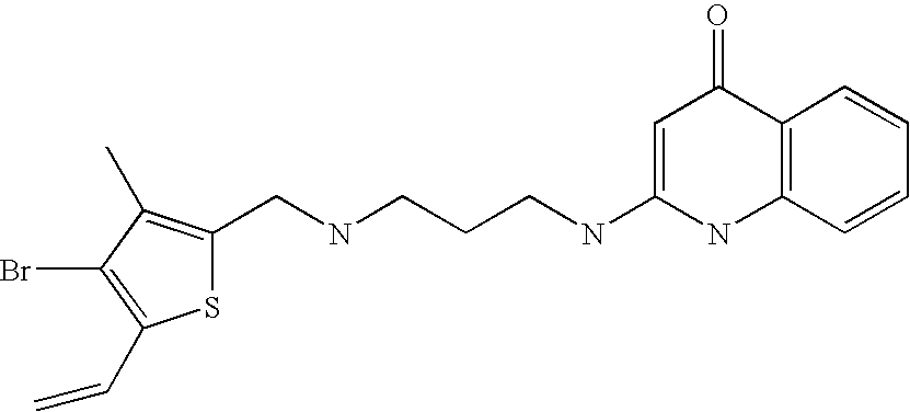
S1C(CNCCCNC2=CC(=O)C3=C(N2)C=CC=C3)=C(C)C(Br)=C1C=C
